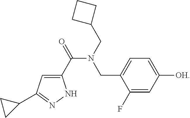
C1(C(=O)N(CC2=CC=C([OH])C=C2F)CC2CCC2)=CC(C2CC2)=NN1
